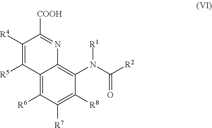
C1([R4])=C([R5])C2=C([R6])C([R7])=C([R8])C(N(C([R2])=O)[R1])=C2N=C1[COOH]
